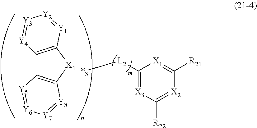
C12=C([X4]C3=C1[Y5]=[Y6][Y7]=[Y8]3)[Y1]=[Y2][Y3]=[Y4]2.C1([L2][*3])=[X3]C([R22])=[X2]C([R21])=[X1]1
